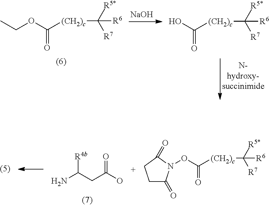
O(C([(CH2)c]C([R5*])([R7])[R6])=O)CC.[NaOH].OC([(CH2)c]C([R5*])([R7])[R6])=O.NC(CC(O)=O)[R4b].C1C(=O)N(OC([(CH2)c]C([R5*])([R7])[R6])=O)C(=O)C1
